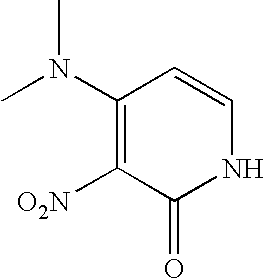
C1(N(C)C)=C([O2N])C(=O)NC=C1
